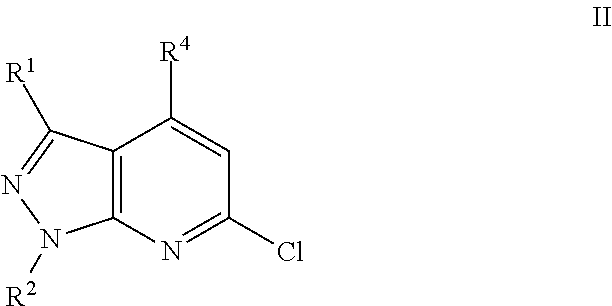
C12=C(N=C(Cl)C=C1[R4])N([R2])N=C2[R1]
